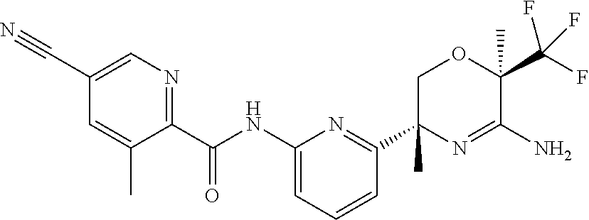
C1(C#N)=CN=C(C(NC2=CC=CC(C3(C)N=C(N)C(C(F)(F)F)(C)OC3)=N2)=O)C(C)=C1
